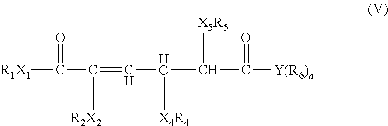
[R1X1]C(=O)C(=CC(C(C([Y(R6)n])=O)[X5R5])[X4R4])[R2X2]
